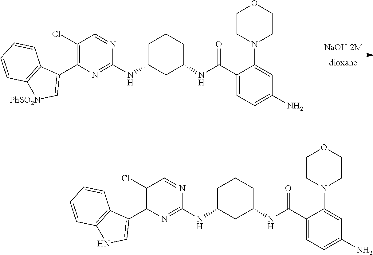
[NaOH 2M].[dioxane].C1C(NC2=NC(C3=C[PhSO2N]C4=C3C=CC=C4)=C(Cl)C=N2)CC(NC(C2=CC=C(N)C=C2N2CCOCC2)=O)CC1.C1C(NC2=NC(C3=CNC4=C3C=CC=C4)=C(Cl)C=N2)CC(NC(C2=CC=C(N)C=C2N2CCOCC2)=O)CC1
